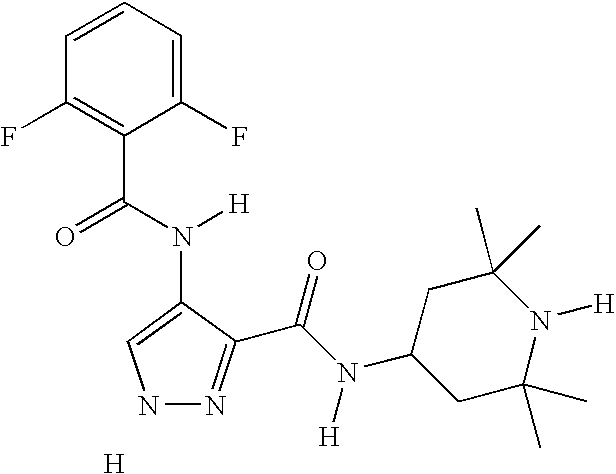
N1N=C(C(N(C2CC(C)(C)N([H])C(C)(C)C2)[H])=O)C(N(C(=O)C2=C(F)C=CC=C2F)[H])=C1.[H]
